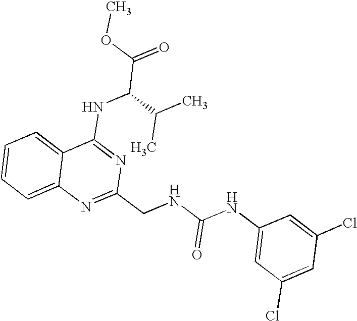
C12=CC=CC=C1N=C(CNC(NC1=CC(Cl)=CC(Cl)=C1)=O)N=C2NC(C(=O)OC)C(C)C
